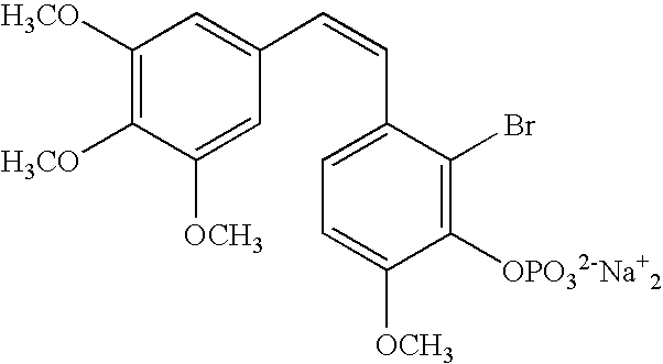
C1([H3CO])=C([H3CO])C([OCH3])=CC(C=CC2=CC=C([OCH3])C([OPO32-Na+2])=C2Br)=C1
